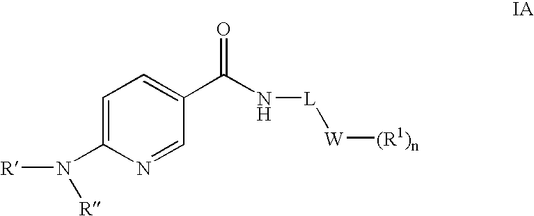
C(N[L][W][(R1)n])(C1=CC=C(N([R])[R])N=C1)=O
